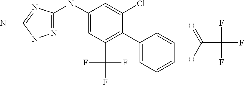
N1=C(NC2=CC(C(F)(F)F)=C(C3=CC=CC=C3)C(Cl)=C2)N=C(N)N1.FC(F)(F)C(O)=O
